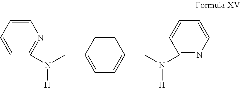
C1=CC=CC(N([H])CC2=CC=C(CN(C3=NC=CC=C3)[H])C=C2)=N1
